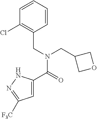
C1=C(C(=O)N(CC2=C(Cl)C=CC=C2)CC2COC2)NN=C1[F3C]
